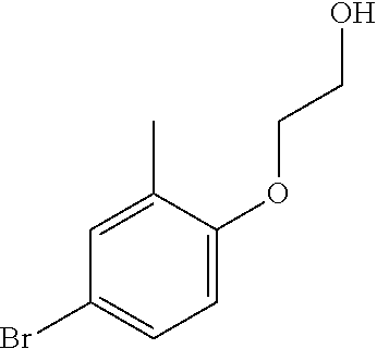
C1(Br)=CC=C(OCCO)C(C)=C1
